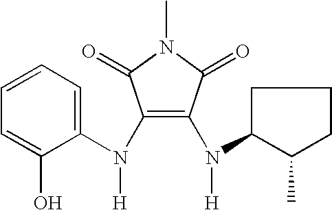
C1(N(C2=CC=CC=C2O)[H])=C(N([H])C2CCCC2C)C(=O)N(C)C1=O
